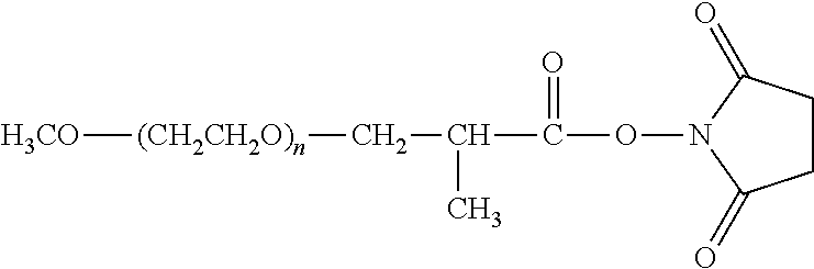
[H3CO][(CH2CH2O)n]CC(C(ON1C(=O)CCC1=O)=O)C
